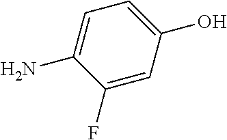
C1(F)=CC(O)=CC=C1N
